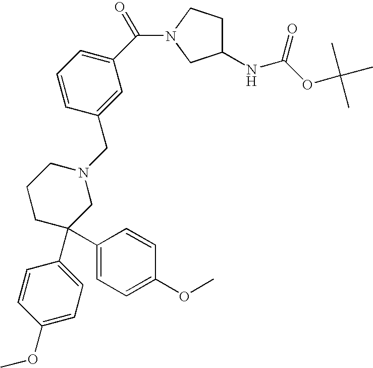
C1(NC(OC(C)(C)C)=O)CCN(C(C2=CC=CC(CN3CCCC(C4=CC=C(OC)C=C4)(C4=CC=C(OC)C=C4)C3)=C2)=O)C1
